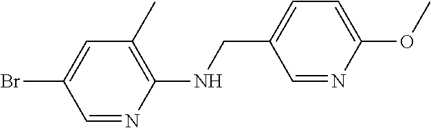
BrC1=CC(C)=C(NCC2=CC=C(OC)N=C2)N=C1
